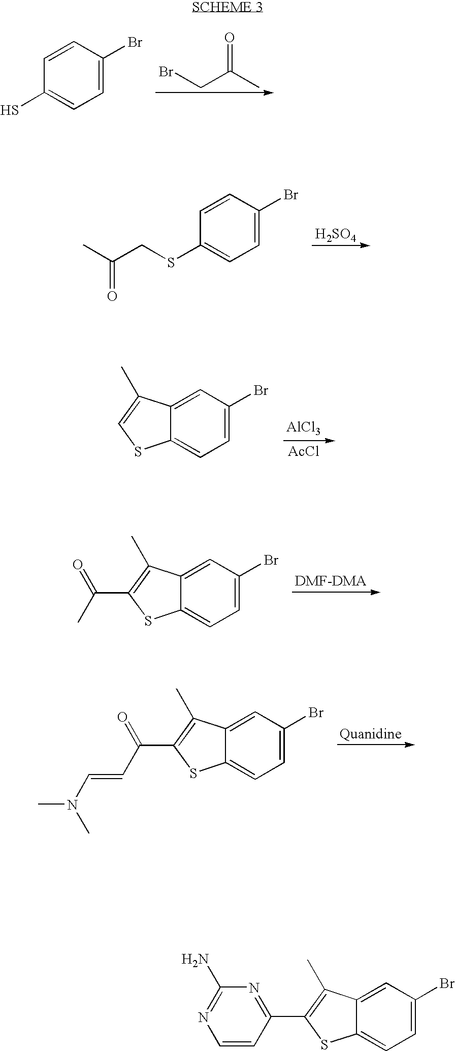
BrCC(C)=O.C1=C(Br)C=CC(S)=C1.[H2SO4].C1=C(Br)C=CC(SCC(C)=O)=C1.[AlCl3].[AcCl].C12=CC=C(Br)C=C1C(C)=CS2.C12=CC=C(Br)C=C1C(C)=C(C(=O)C)S2.C12=CC=C(Br)C=C1C(C)=C(C(=O)C=CN(C)C)S2.C12=CC=C(Br)C=C1C(C)=C(C1=NC(N)=NC=C1)S2
